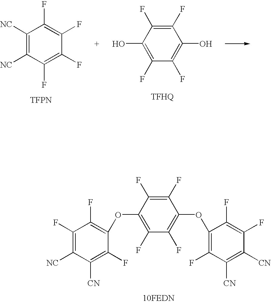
C1([NC])=C([NC])C(F)=C(F)C(F)=C1F.[TFPN].C1(F)=C(F)C(O)=C(F)C(F)=C1O.C1(F)=C([NC])C([CN])=C(F)C(OC2=C(F)C(F)=C(OC3=C(F)C([CN])=C([CN])C(F)=C3F)C(F)=C2F)=C1F
